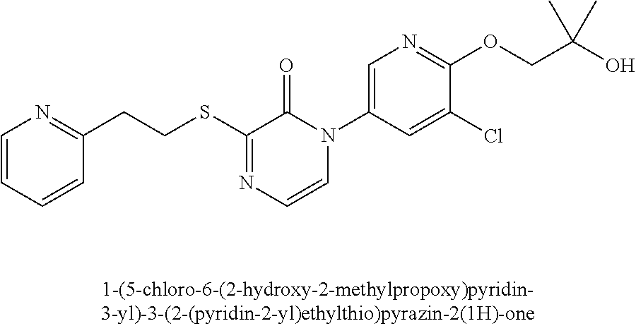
C(SC1=NC=CN(C2=CN=C(OCC(O)(C)C)C(Cl)=C2)C1=O)CC1=NC=CC=C1
